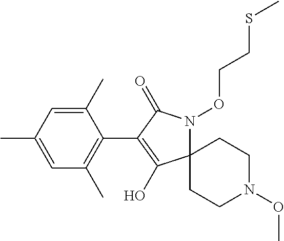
C12(N(OCCSC)C(=O)C(C3=C(C)C=C(C)C=C3C)=C1O)CCN(OC)CC2
